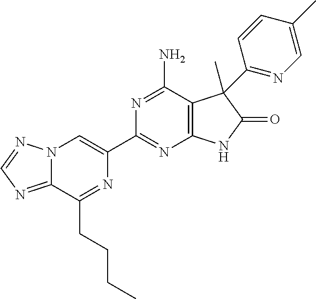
C12=NC=NN1C=C(C1=NC3=C(C(N)=N1)C(C)(C1=NC=C(C)C=C1)C(=O)N3)N=C2CCCC
